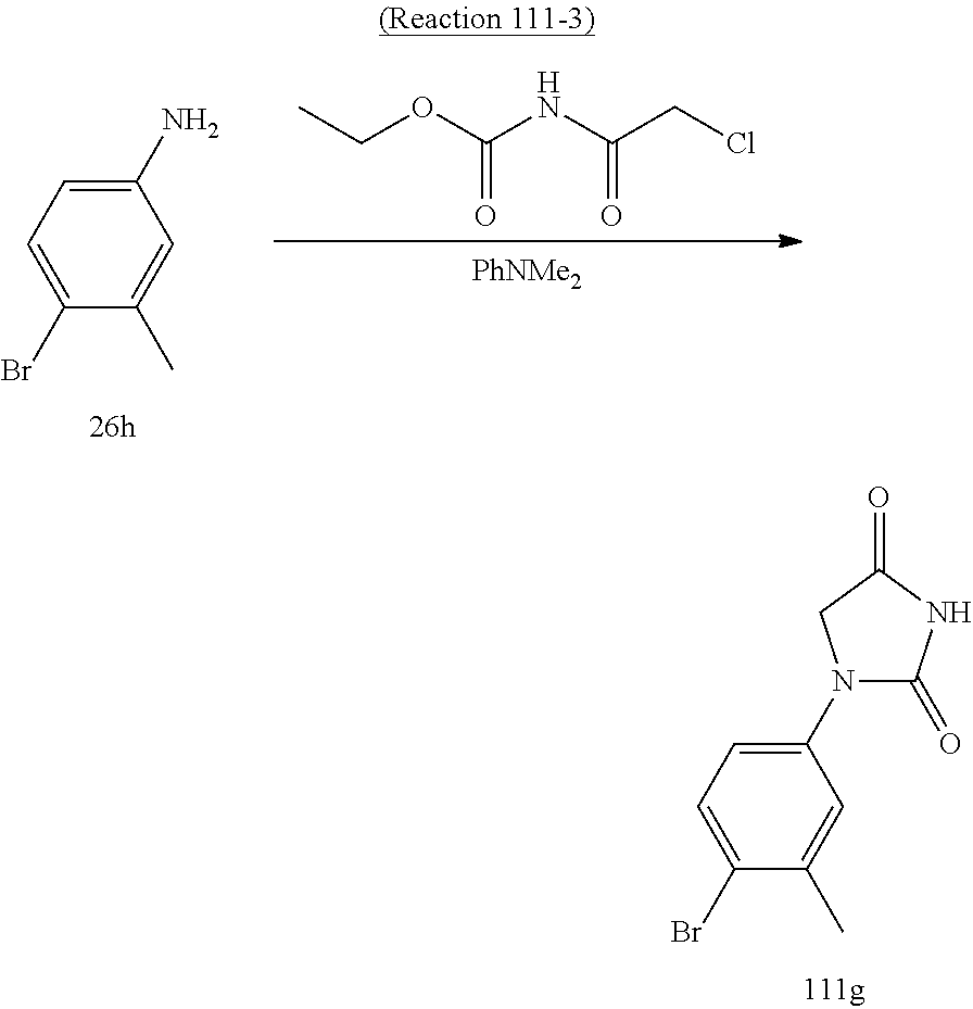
C1(N)=CC=C(Br)C(C)=C1.CCOC(NC(CCl)=O)=O.[PhNMe2].C1(N2C(=O)NC(=O)C2)=CC=C(Br)C(C)=C1
